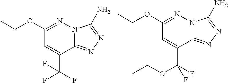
C1(OCC)=NN2C(=NN=C2N)C(C(F)(F)F)=C1.C1(OCC)=NN2C(=NN=C2N)C(C(F)(OCC)F)=C1
